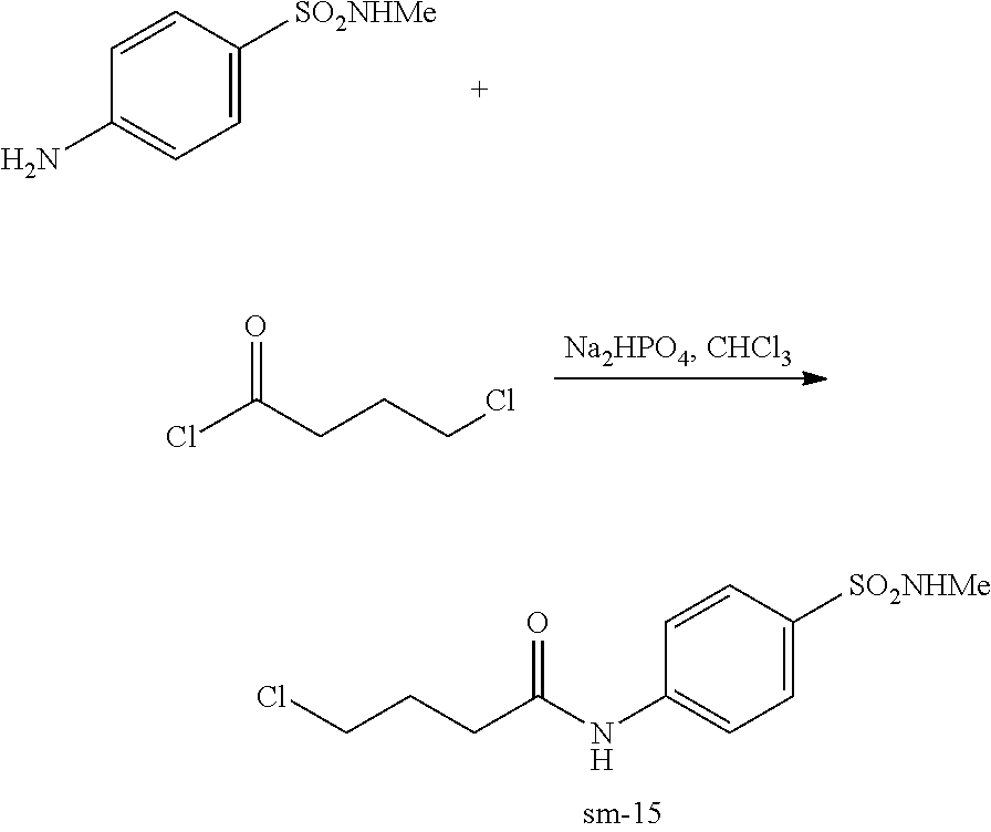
C1(NC(CCCCl)=O)=CC=C([SO2NHMe])C=C1.C1=C([SO2NHMe])C=CC(N)=C1.ClC(CCCCl)=O
